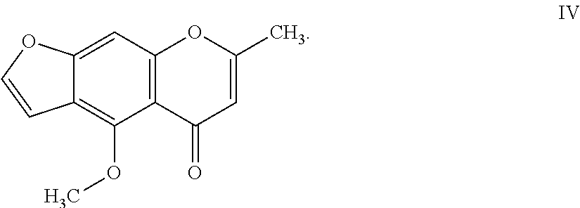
C12=C(C(=O)C=C(C)O1)C(OC)=C1C(=C2)OC=C1
